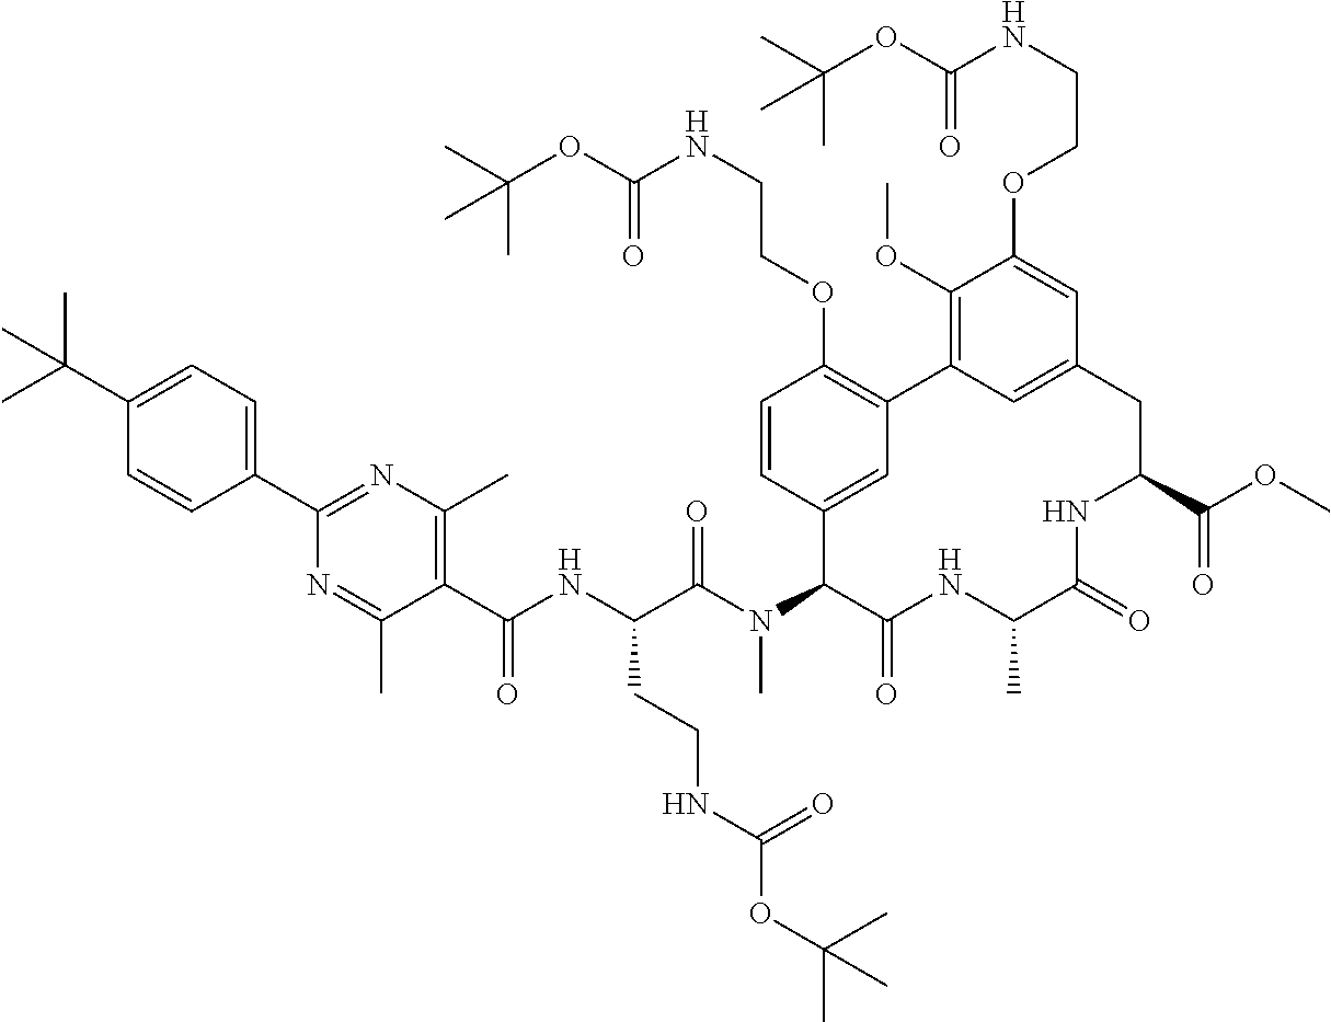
C(C(N(C)C1C(=O)NC(C)C(=O)NC(C(=O)OC)CC2=CC(=C(OC)C(OCCNC(OC(C)(C)C)=O)=C2)C2=C(OCCNC(=O)OC(C)(C)C)C=CC1=C2)=O)(NC(C1=C(C)N=C(C2=CC=C(C(C)(C)C)C=C2)N=C1C)=O)CCNC(=O)OC(C)(C)C
